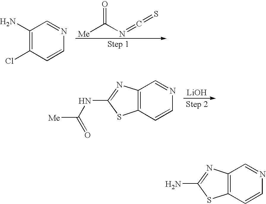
C1(N)=C(Cl)C=CN=C1.O=C(N=C=S)[Me].C12=C(C=CN=C1)SC(NC([Me])=O)=N2.[LiOH].C12=C(C=CN=C1)SC(N)=N2
